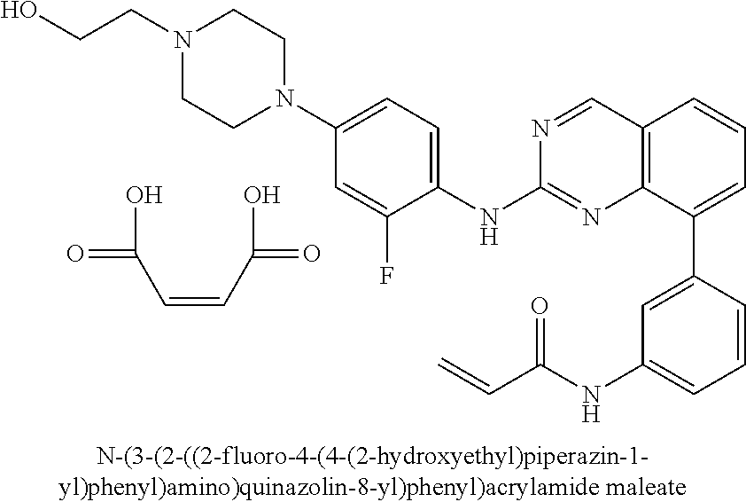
C1=CC(C2=CC=CC3=C2N=C(NC2=CC=C(N4CCN(CCO)CC4)C=C2F)N=C3)=CC(NC(C=C)=O)=C1.C(=CC(O)=O)C(=O)O
